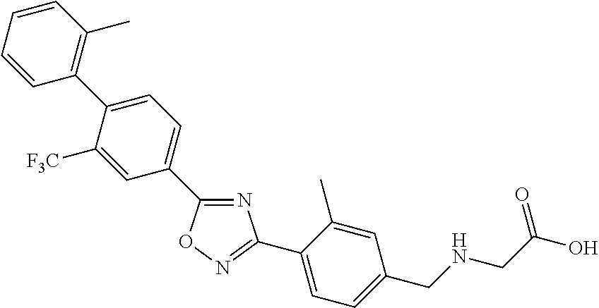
C1=CC=CC(C2=CC=C(C3=NC(C4=CC=C(CNCC(O)=O)C=C4C)=NO3)C=C2[F3C])=C1C
